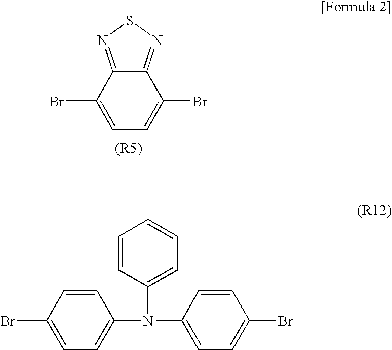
C1=C(Br)C2=NSN=C2C(Br)=C1.C1=C(Br)C=CC(N(C2=CC=CC=C2)C2=CC=C(Br)C=C2)=C1
